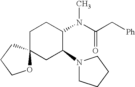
O1C2(CCC1)CC(N1CCCC1)C(N(C)C(=O)C[Ph])CC2
